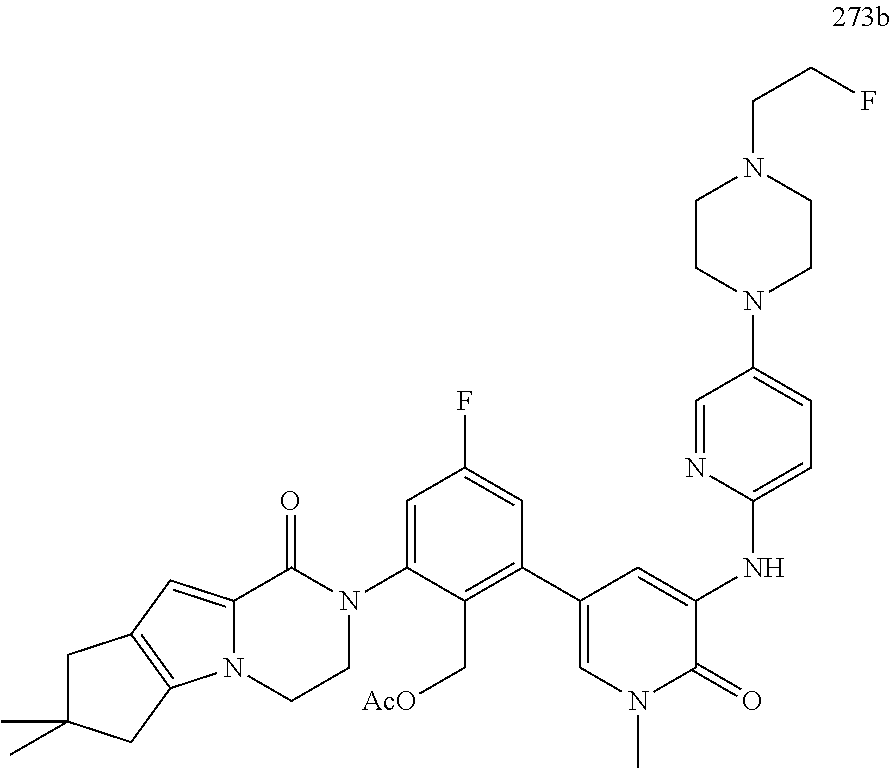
C1(C2=CN(C)C(=O)C(NC3=CC=C(N4CCN(CCF)CC4)C=N3)=C2)=C(C[AcO])C(N2CCN3C(=CC4=C3CC(C)(C)C4)C2=O)=CC(F)=C1
